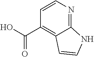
C12=NC=CC(C(O)=O)=C1C=CN2
